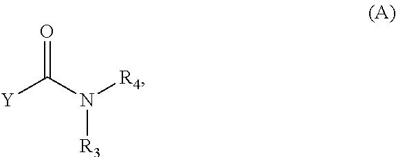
[Y]C(N([R4])[R3])=O
